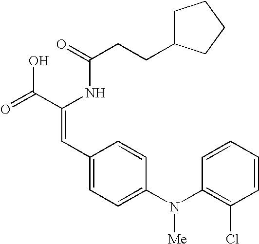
C(=O)(NC(C(=O)O)=CC1=CC=C(N(C2=C(Cl)C=CC=C2)[Me])C=C1)CCC1CCCC1
